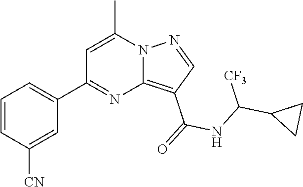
C12=C(C(=O)NC(C3CC3)[CF3])C=NN1C(C)=CC(C1=CC=CC([CN])=C1)=N2
